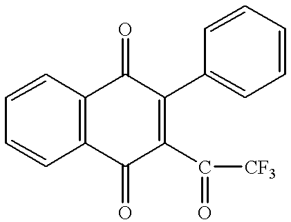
C1=CC2=C(C=C1)C(=O)C(C([CF3])=O)=C(C1=CC=CC=C1)C2=O
